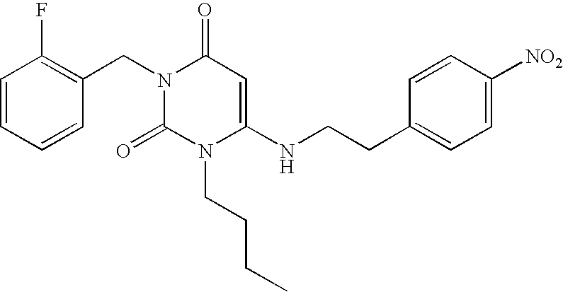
N1(CC2=C(F)C=CC=C2)C(=O)N(CCCC)C(NCCC2=CC=C([NO2])C=C2)=CC1=O
